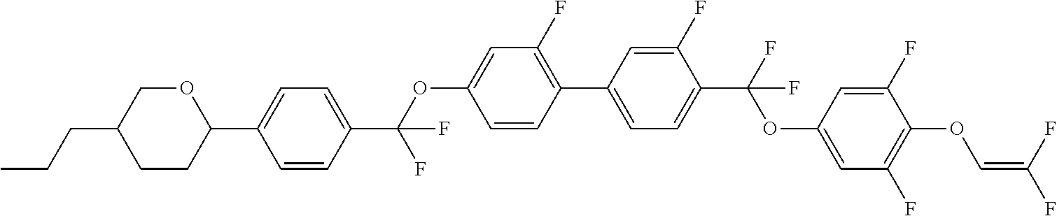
C1CC(C2=CC=C(C(F)(OC3=CC(F)=C(C4=CC=C(C(OC5=CC(F)=C(OC=C(F)F)C(F)=C5)(F)F)C(F)=C4)C=C3)F)C=C2)OCC1CCC
